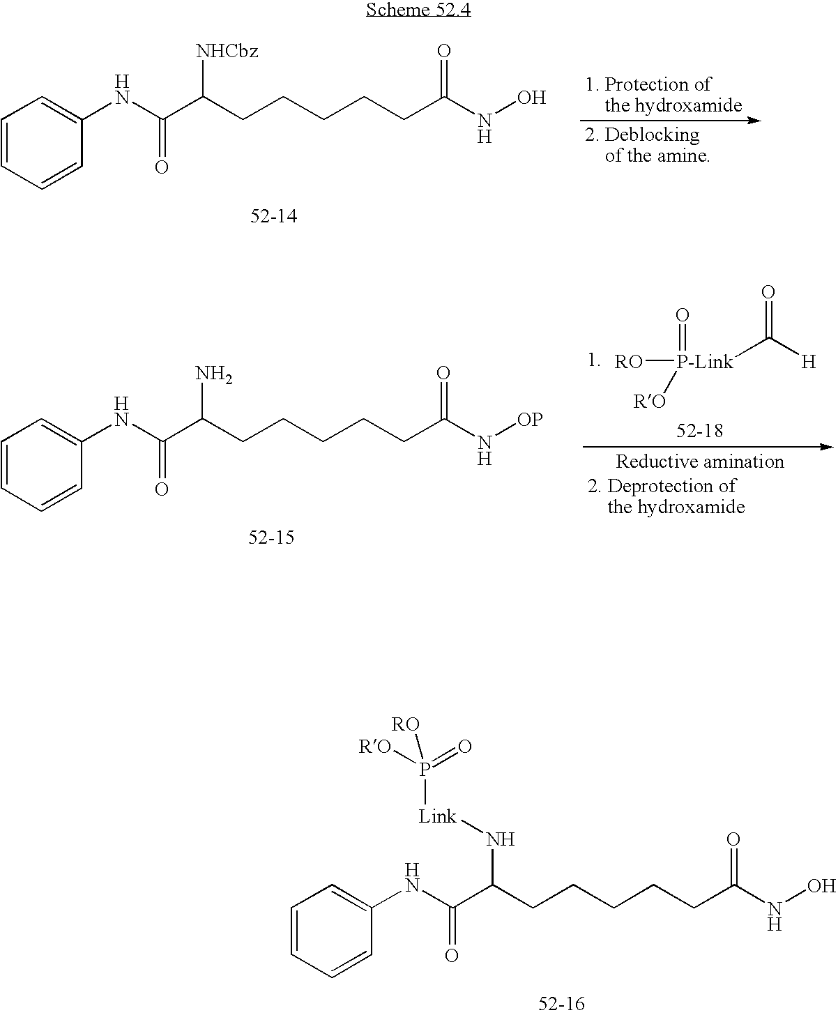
C1=CC=CC(NC(=O)C(CCCCCC(NO)=O)[NHCbz])=C1.C1=CC=CC(NC(=O)C(CCCCCC(NO)=O)N[Link]P([RO])(=O)[RO])=C1.C1=CC=CC(NC(=O)C(CCCCCC(N[OP])=O)N)=C1.[H]C(=O)[P-Link](=O)([RO])[RO]
